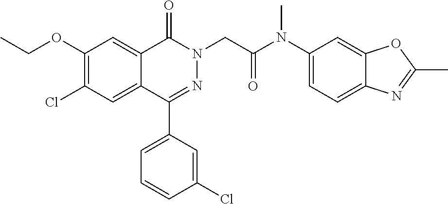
C12=CC(OCC)=C(Cl)C=C1C(C1=CC=CC(Cl)=C1)=NN(CC(=O)N(C1=CC=C3C(=C1)OC(C)=N3)C)C2=O
